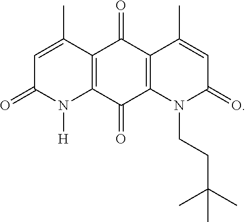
C12=C(C(=O)C3=C(C1=O)C(C)=CC(=O)N3CCC(C)(C)C)N([H])C(=O)C=C2C
